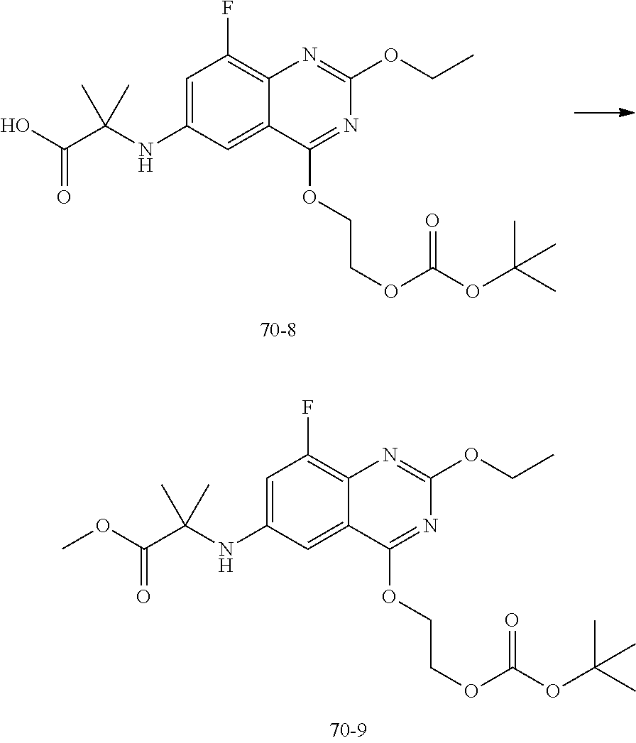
N1=C(OCCOC(=O)OC(C)(C)C)C2=CC(NC(C)(C(=O)O)C)=CC(F)=C2N=C1OCC.N1=C(OCCOC(=O)OC(C)(C)C)C2=CC(NC(C)(C(=O)OC)C)=CC(F)=C2N=C1OCC
